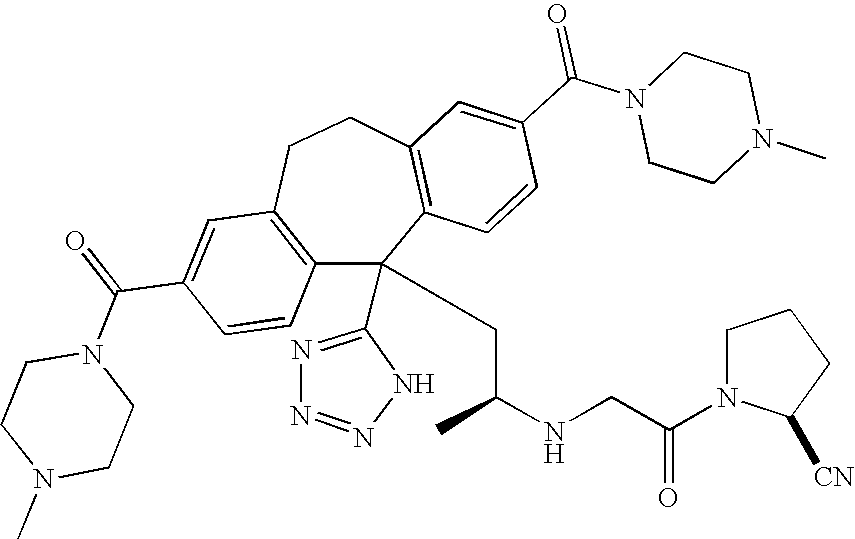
C1(C(=O)N2CCN(C)CC2)=CC2=C(C=C1)C(C1=NN=NN1)(CC(NCC(N1C([CN])CCC1)=O)C)C1=C(CC2)C=C(C(N2CCN(C)CC2)=O)C=C1
